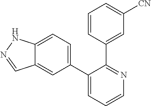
C12=CC=C(C3=CC=CN=C3C3=CC([CN])=CC=C3)C=C1C=NN2
